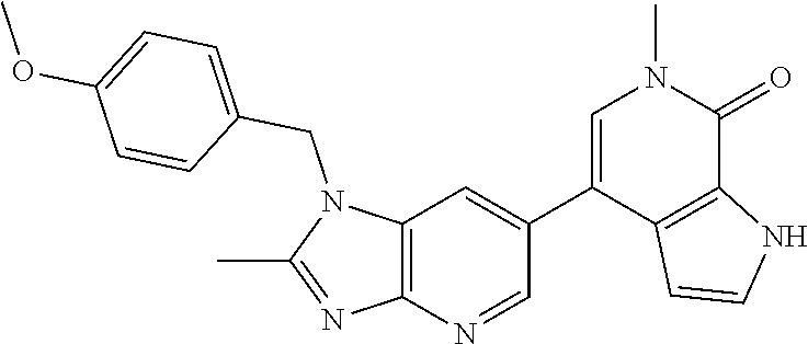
N1(CC2=CC=C(OC)C=C2)C(C)=NC2=C1C=C(C1=CN(C)C(=O)C3=C1C=CN3)C=N2
